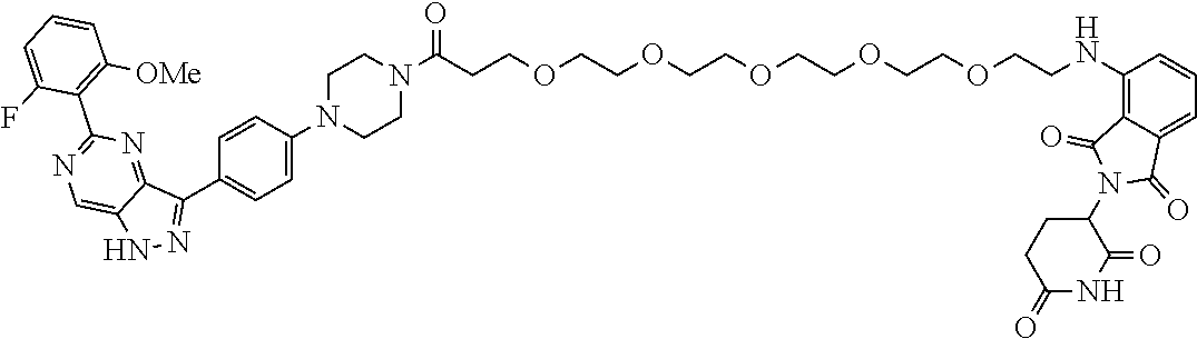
C1C(=O)NC(=O)C(N2C(=O)C3=CC=CC(NCCOCCOCCOCCOCCOCCC(N4CCN(C5=CC=C(C6=NNC7=CN=C(C8=C([OMe])C=CC=C8F)N=C76)C=C5)CC4)=O)=C3C2=O)C1
